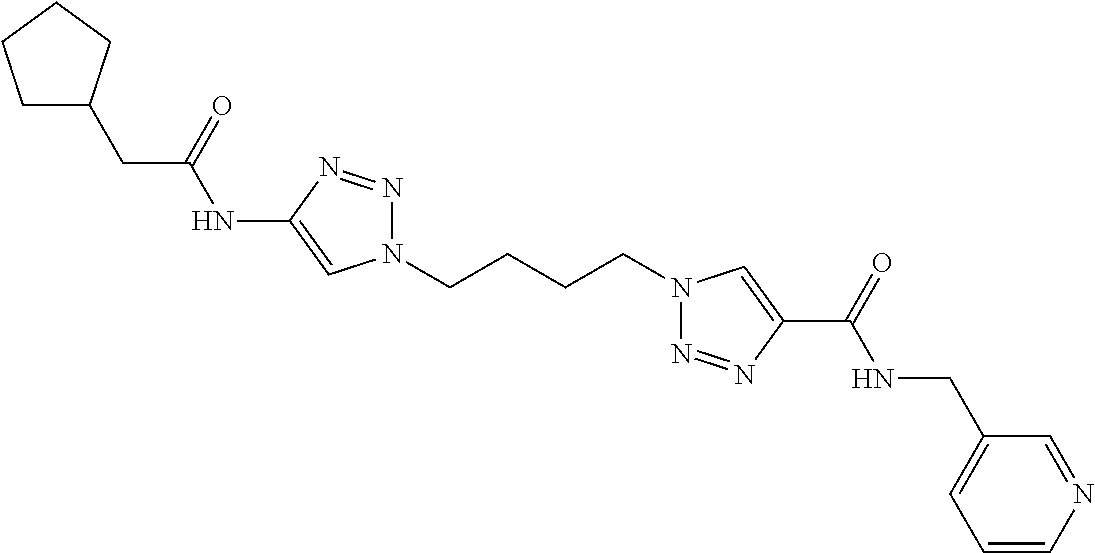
C1(NC(CC2CCCC2)=O)=CN(CCCCN2N=NC(C(=O)NCC3=CC=CN=C3)=C2)N=N1
